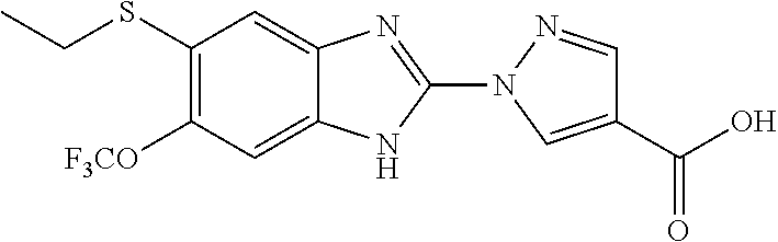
N1(C2=NC3=CC(SCC)=C([F3CO])C=C3N2)N=CC(C(=O)O)=C1
